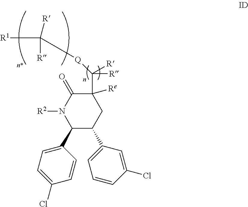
C1([Re])(C([R])([R])[Q]C([R1])([R])[R])C(=O)N([R2])C(C2=CC=C(Cl)C=C2)C(C2=CC=CC(Cl)=C2)C1
